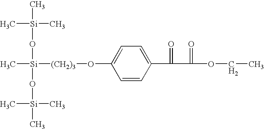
C[Si]([(CH2)3]OC1=CC=C(C(=O)C(=O)OCC)C=C1)(O[Si](C)(C)C)O[Si](C)(C)C
